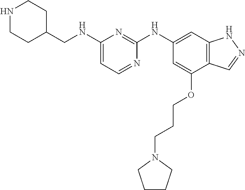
C1=C(NCC2CCNCC2)N=C(NC2=CC3=C(C(OCCCN4CCCC4)=C2)C=NN3)N=C1
